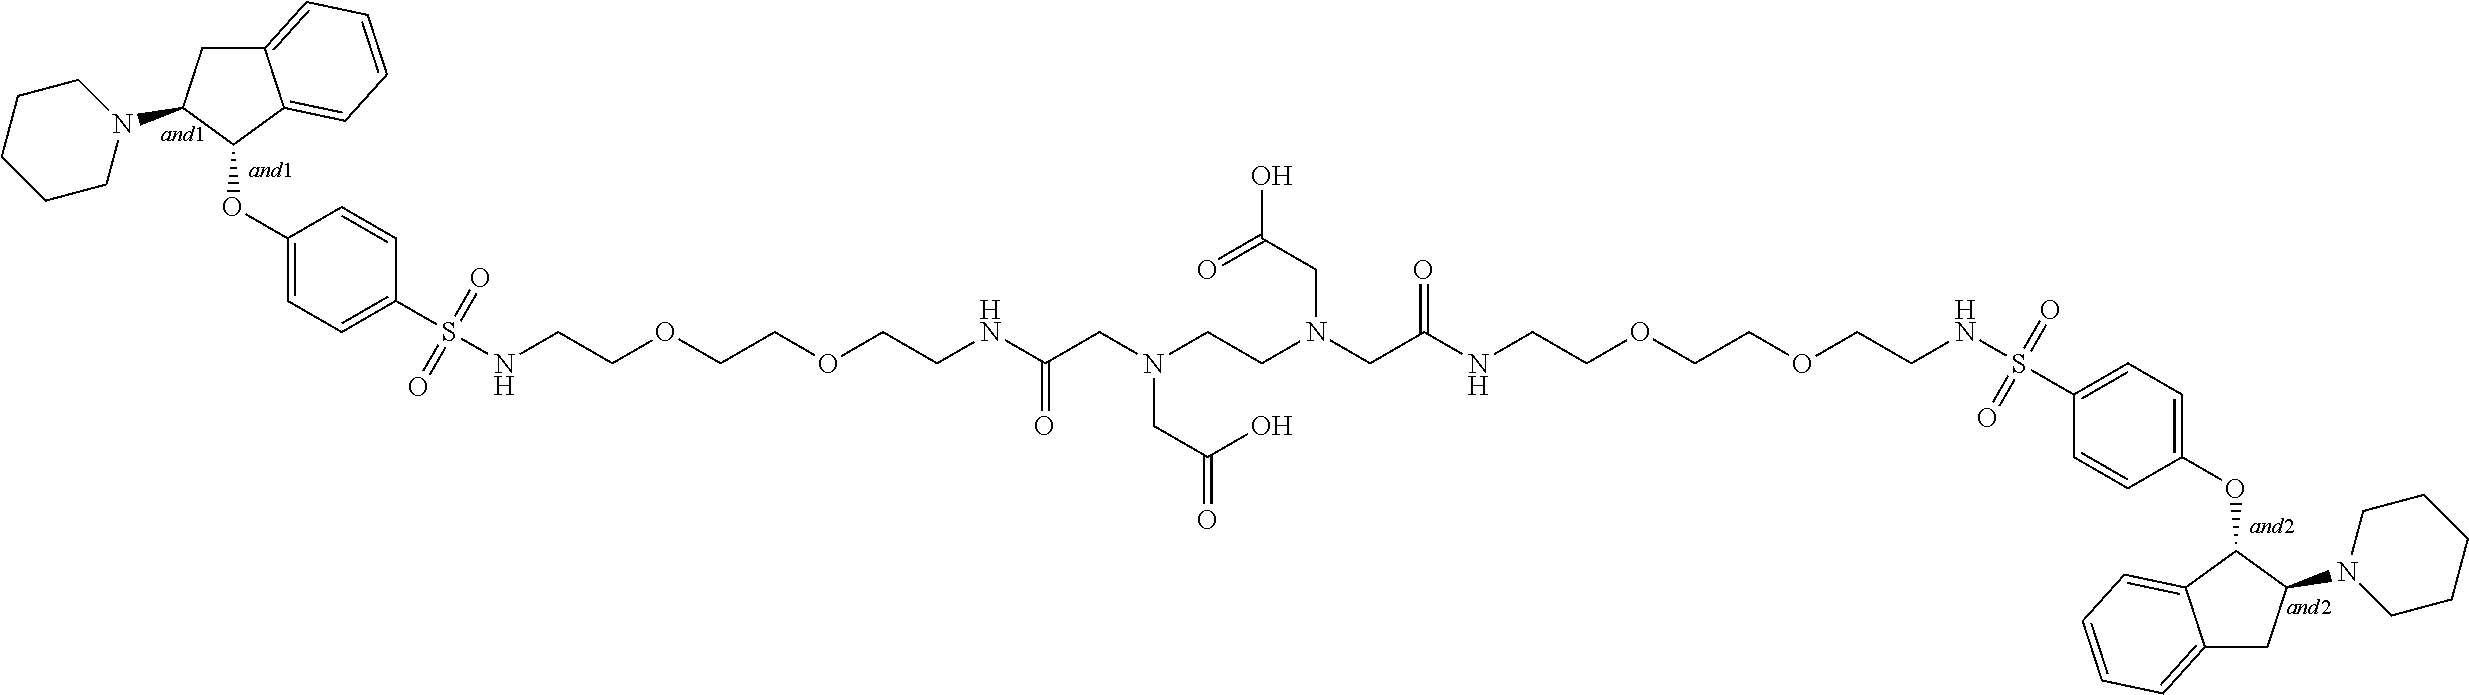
C1(OC2C3=CC=CC=C3CC2N2CCCCC2)=CC=C(S(NCCOCCOCCNC(CN(CCN(CC(NCCOCCOCCNS(C2=CC=C(OC3C4=CC=CC=C4CC3N3CCCCC3)C=C2)(=O)=O)=O)CC(O)=O)CC(=O)O)=O)(=O)=O)C=C1
